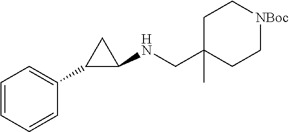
C1=CC=CC(C2C(NCC3(C)CC[NBoc]CC3)C2)=C1
